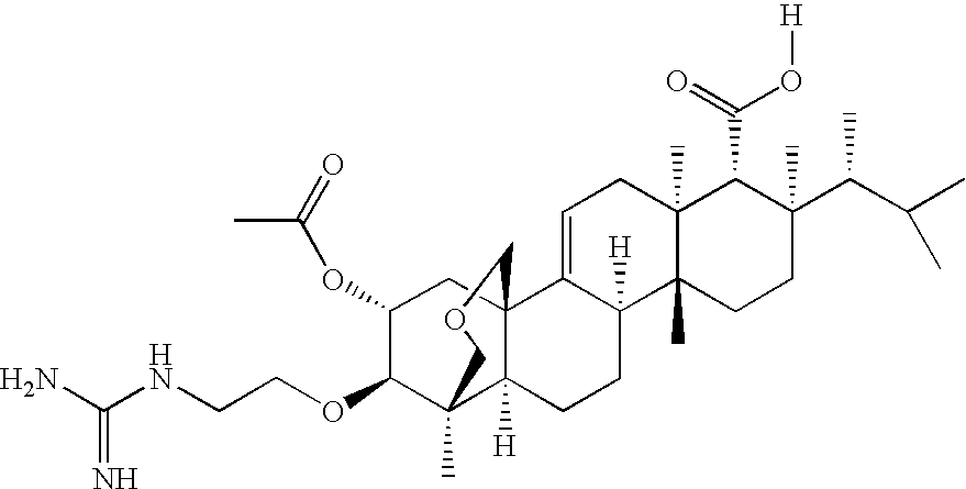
C1=C2C([H])(C3(C)C(C)(C1)C(C(=O)O[H])C(C(C(C)C)C)(C)CC3)CCC1([H])C3(C)C(OCCNC(N)=N)C(OC(C)=O)CC21COC3
